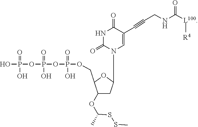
S(SC)C(C)OC1C(COP(OP(OP(O)(=O)O)(O)=O)(O)=O)OC(N2C=C(C#CCNC([L100][R4])=O)C(=O)NC2=O)C1
